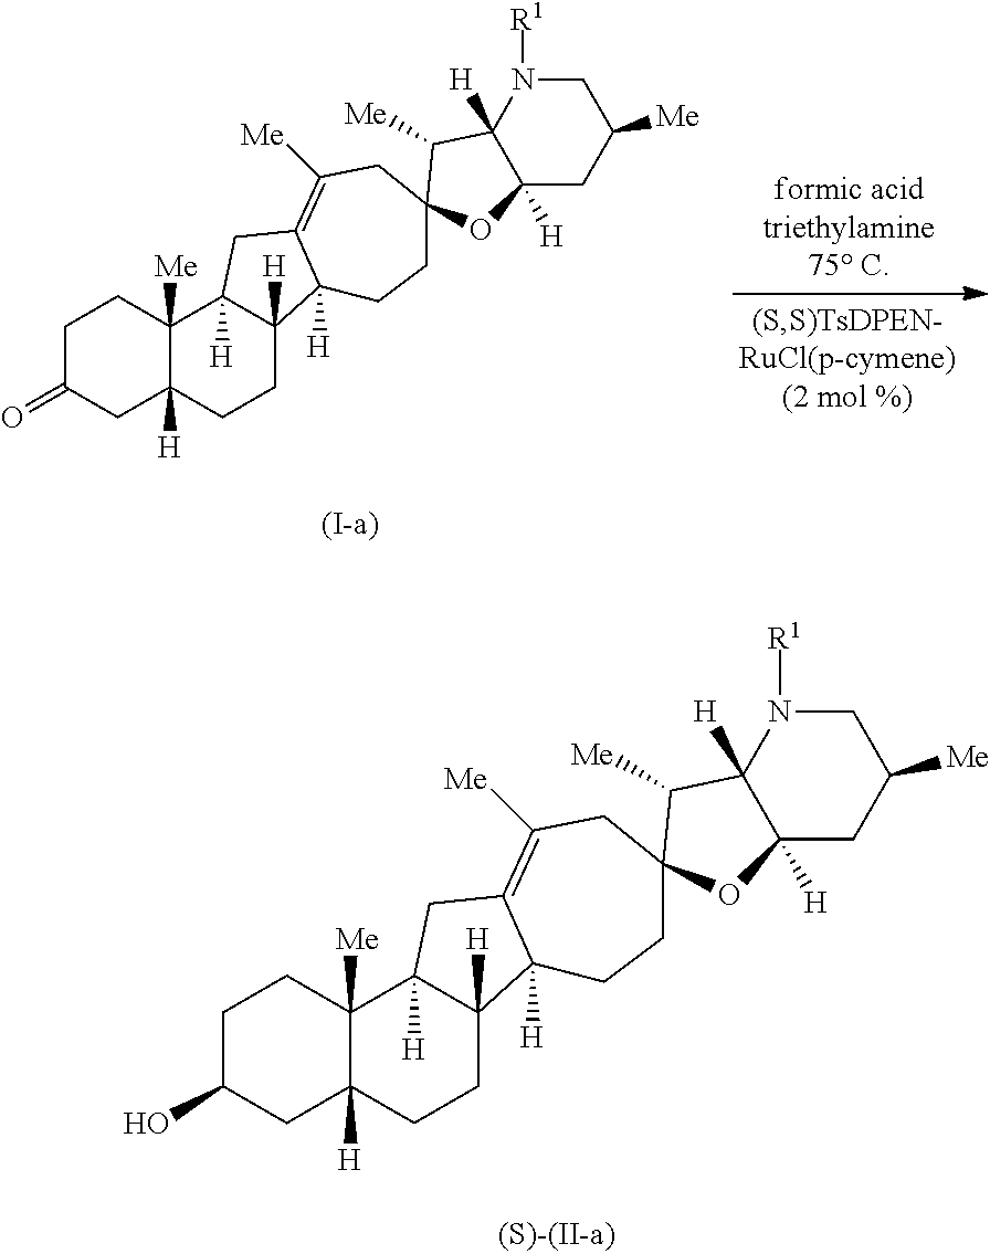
C1C(=O)CC2([H])C([Me])(C1)C1([H])C([H])(CC2)C2([H])C(=C([Me])CC3(CC2)C([Me])C2([H])C([H])(CC([Me])CN2[R1])O3)C1.C1C(O)CC2([H])C([Me])(C1)C1([H])C([H])(CC2)C2([H])C(=C([Me])CC3(CC2)C([Me])C2([H])C([H])(CC([Me])CN2[R1])O3)C1
